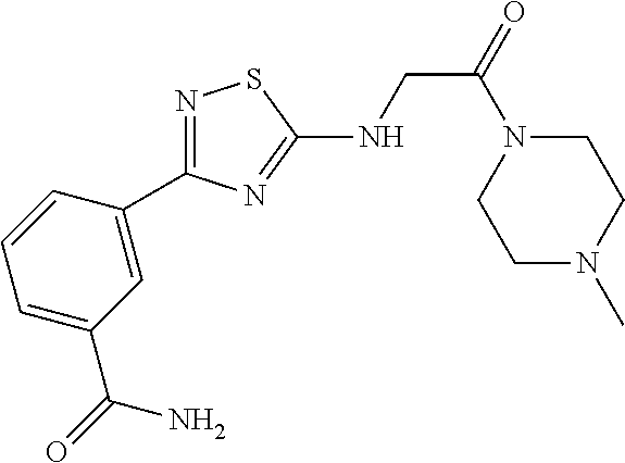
N1=C(C2=CC(C(=O)N)=CC=C2)N=C(NCC(=O)N2CCN(C)CC2)S1
